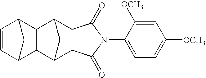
C1=CC2CC1C1C3C4C(C(C21)C3)C(=O)N(C1=CC=C([OCH3])C=C1[OCH3])C4=O
